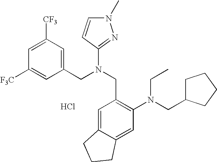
C1([F3C])=CC(CN(CC2=C(N(CC3CCCC3)CC)C=C3C(=C2)CCC3)C2=NN(C)C=C2)=CC([CF3])=C1.Cl
